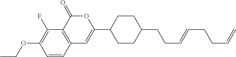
C1=CC2=C(C(F)=C1OCC)C(=O)OC(C1CCC(CCC=CCCC=C)CC1)=C2
